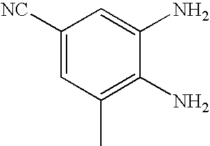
C1([NC])=CC(C)=C(N)C(N)=C1
